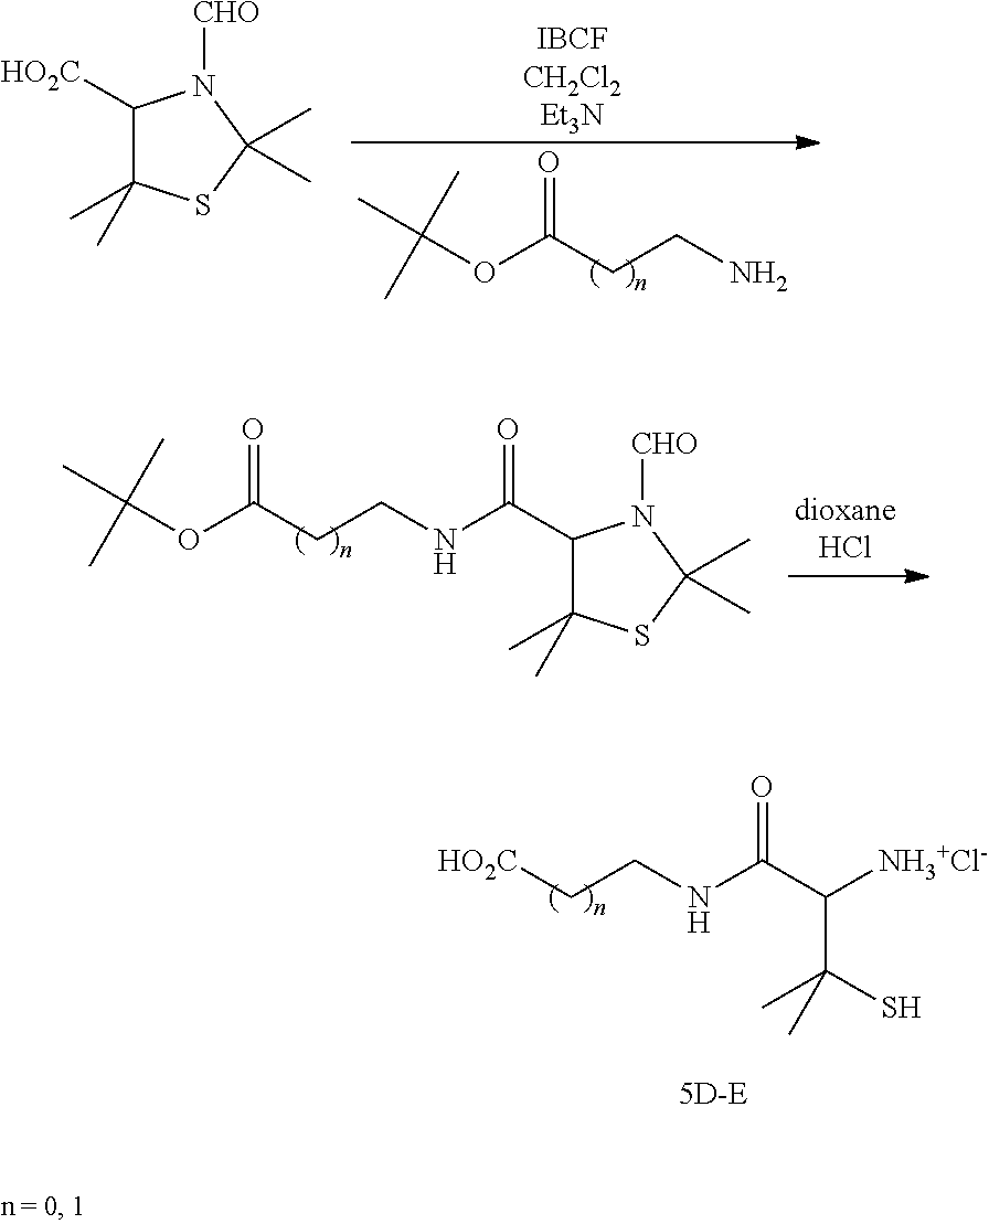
C(OC(CCN)=O)(C)(C)C.C1([HO2C])C(C)(C)SC(C)(C)N1[CHO].C(OC(CCNC(C1C(C)(C)SC(C)(C)N1[CHO])=O)=O)(C)(C)C.C(CNC(C(C(C)(C)S)[NH3+Cl-])=O)[HO2C]
